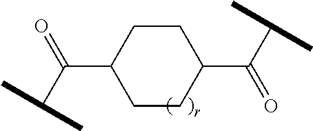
C1(C(=O)C(C)C)CCC(C(C(C)C)=O)CC1
